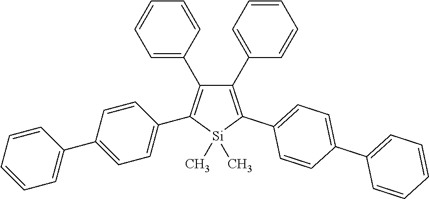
C1=C(C2=C(C3=CC=C(C4=CC=CC=C4)C=C3)[Si](C)(C)C(C3=CC=C(C4=CC=CC=C4)C=C3)=C2C2=CC=CC=C2)C=CC=C1
